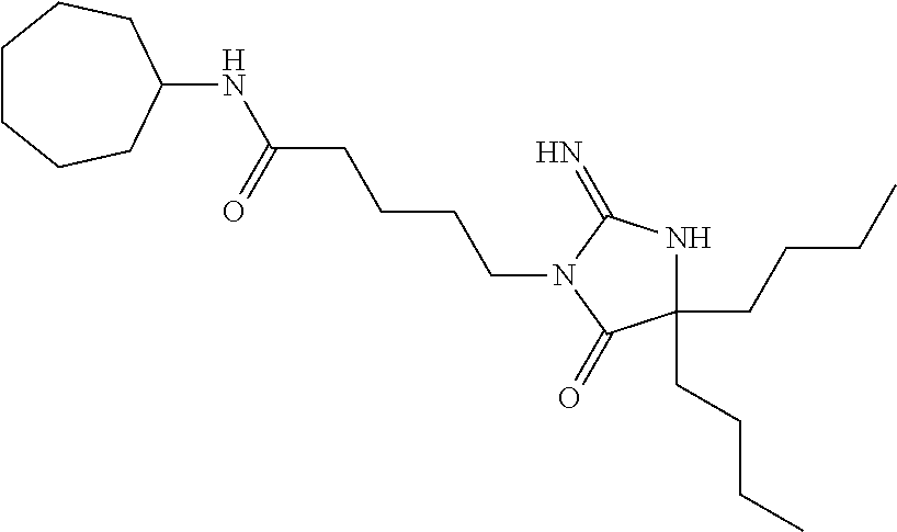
C1(CCCC)(CCCC)NC(=N)N(CCCCC(NC2CCCCCC2)=O)C1=O
